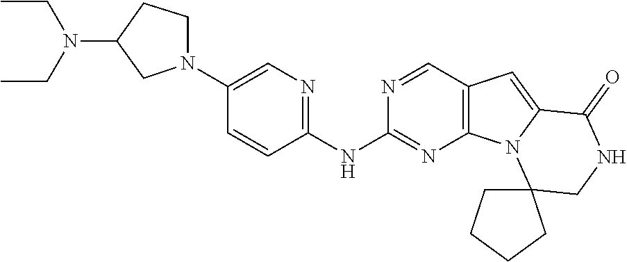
N1(C2=CN=C(NC3=NC4=C(C=N3)C=C3N4C4(CNC3=O)CCCC4)C=C2)CCC(N(CC)CC)C1
